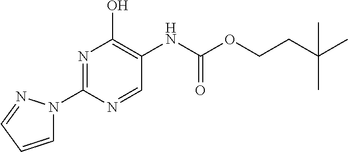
N1=C(N2C=CC=N2)N=CC(NC(=O)OCCC(C)(C)C)=C1O
